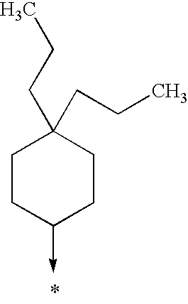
C1CC(->C)CCC1(CCC)CCC
